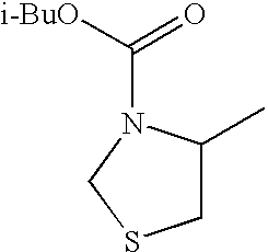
C1C(C)N(C([i-BuO])=O)CS1
